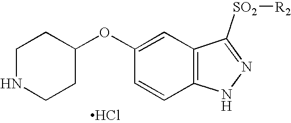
C1NCCC(OC2=CC3=C(C=C2)NN=C3[SO2][R2])C1.Cl
